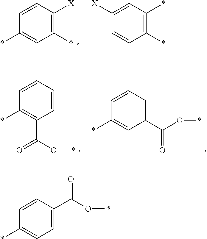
C1(*)=C([X])C=CC(*)=C1.C1(*)=C(*)C=C([X])C=C1.C1=CC=CC(*)=C1C(=O)O*.C1(C(O*)=O)=CC=CC(*)=C1.C1=C(C(O*)=O)C=CC(*)=C1
